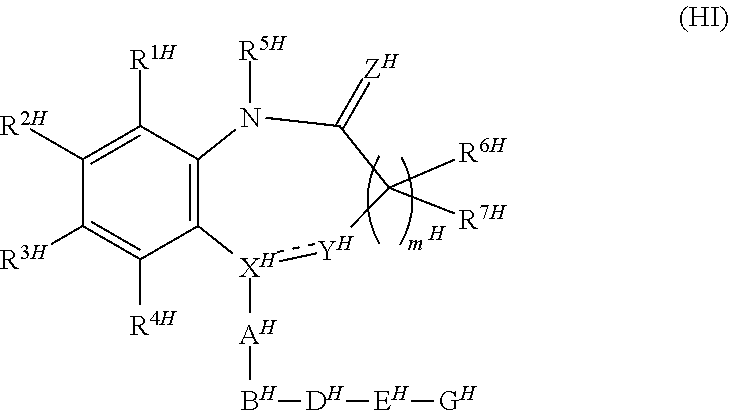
C12=C(C([R1H])=C([R2H])C([R3H])=C1[R4H])N([R5H])C(=[ZH])C([R6H])([R7H])[Y]:[XH]2[AH]B[DH][EH][GH].[H]
